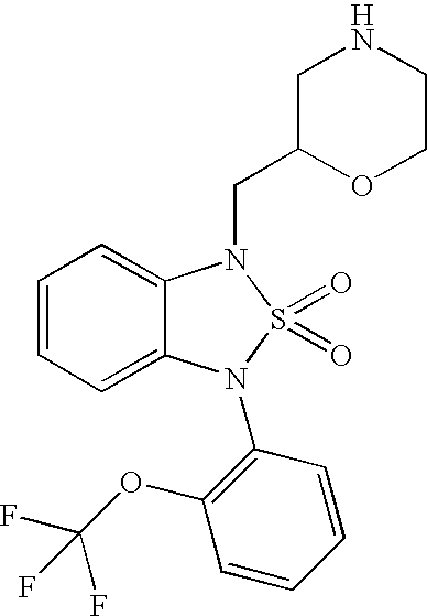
C1=CC=C2C(=C1)N(CC1CNCCO1)S(=O)(=O)N2C1=C(OC(F)(F)F)C=CC=C1
